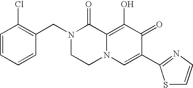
C1(CN2CCN3C(=C(O)C(=O)C(C4=NC=CS4)=C3)C2=O)=C(Cl)C=CC=C1
